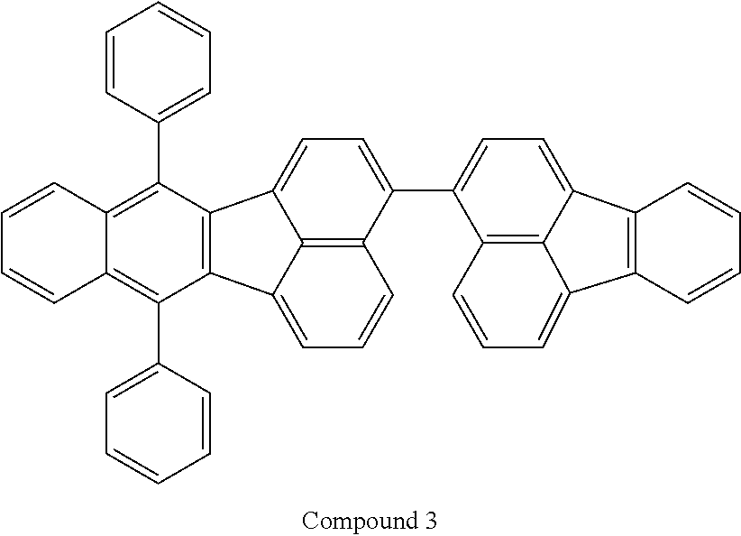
C1=C(C2=CC=C3C4=C(C5=CC=CC2=C35)C=CC=C4)C2=C3C(=CC=C2)C2=C(C3=C1)C(C1=CC=CC=C1)=C1C(=C2C2=CC=CC=C2)C=CC=C1
